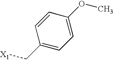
C1(C[X1])=CC=C(OC)C=C1
